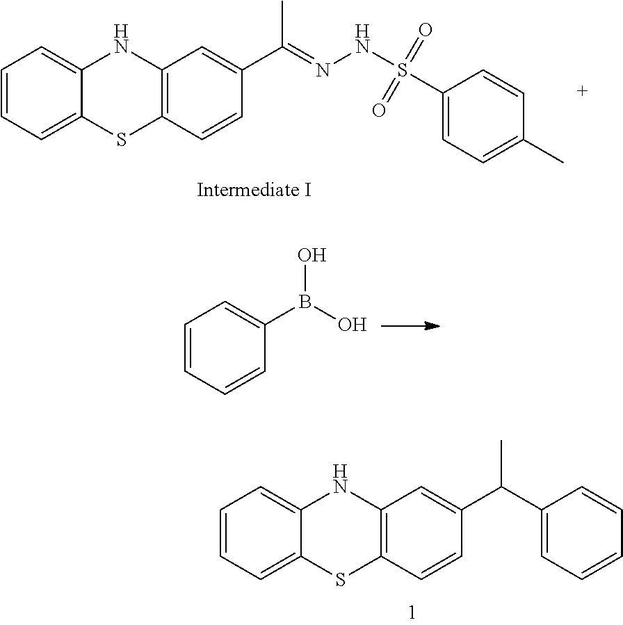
CC(=NNS(=O)(=O)C1=CC=C(C)C=C1)C1=CC2=C(SC3=CC=CC=C3N2)C=C1.OB(O)C1=CC=CC=C1.C1=CC=C2NC3=C(SC2=C1)C=CC(C(C1=CC=CC=C1)C)=C3
